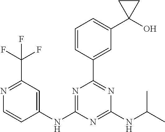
C1(NC2=NC(C3=CC(C4(O)CC4)=CC=C3)=NC(NC(C)C)=N2)=CC(C(F)(F)F)=NC=C1
